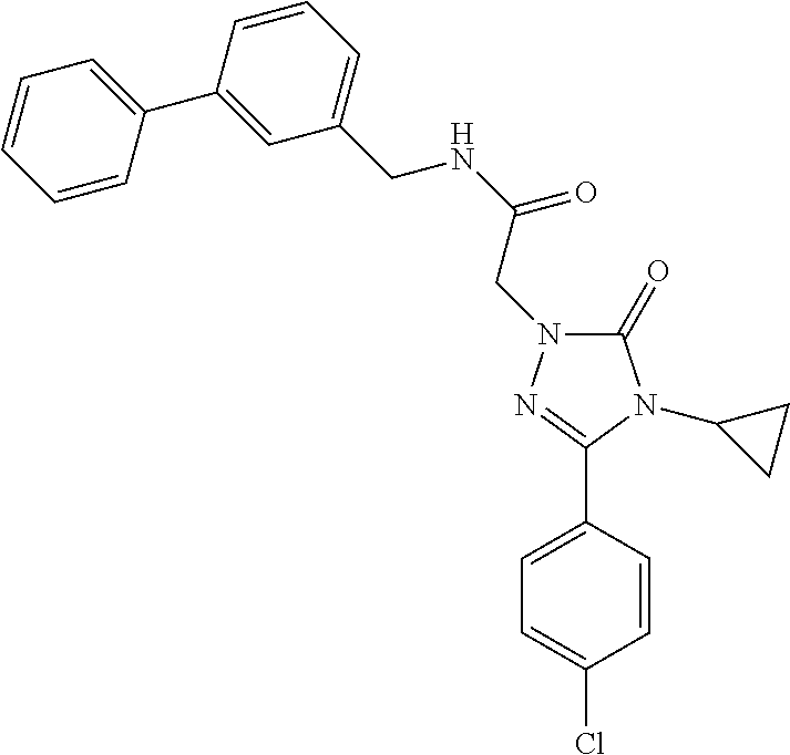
C1=C(C2=NN(CC(=O)NCC3=CC=CC(C4=CC=CC=C4)=C3)C(=O)N2C2CC2)C=CC(Cl)=C1
